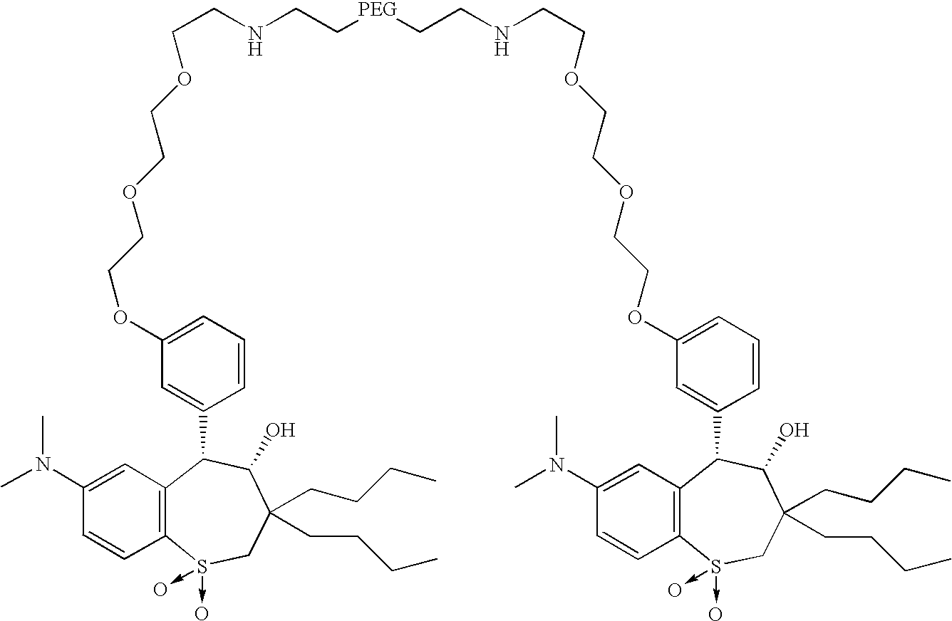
C(CNCC[PEG]CCNCCOCCOCCOC1=CC=CC(C2C3=C(C=CC(N(C)C)=C3)S(->O)(->O)CC(CCCC)(CCCC)C2O)=C1)OCCOCCOC1=CC=CC(C2C3=C(C=CC(N(C)C)=C3)S(->O)(->O)CC(CCCC)(CCCC)C2O)=C1
